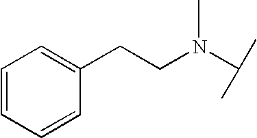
C(N(C)C(C)C)CC1=CC=CC=C1
